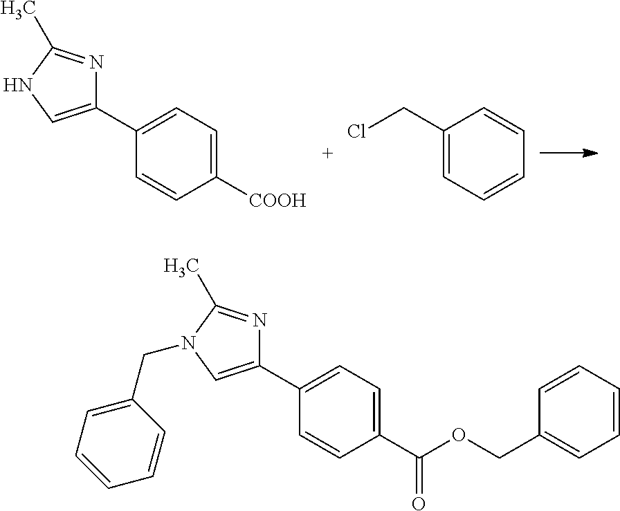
C1(C2=CC=C([COOH])C=C2)=CNC(C)=N1.C1(CCl)=CC=CC=C1.C1(C2=CC=C(C(OCC3=CC=CC=C3)=O)C=C2)=CN(CC2=CC=CC=C2)C(C)=N1
